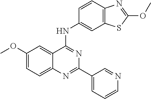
COC1=CC=C2C(=C1)C(NC1=CC3=C(C=C1)N=C(OC)S3)=NC(C1=CC=CN=C1)=N2
